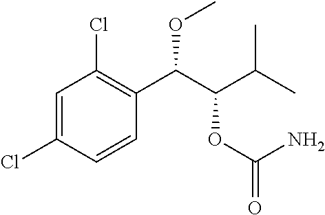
C1=C(Cl)C=CC(C(C(C(C)C)OC(=O)N)OC)=C1Cl
